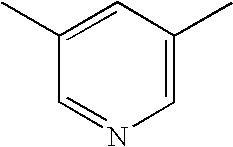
C1=C(C)C=NC=C1C
